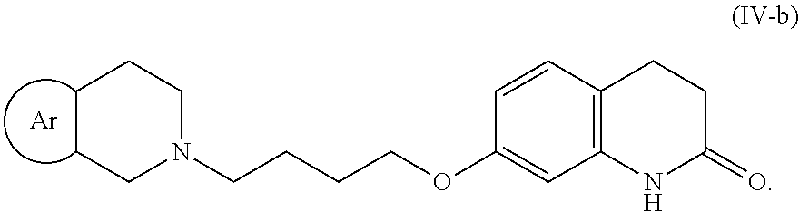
[Ar].C12=C(CCC(=O)N1)C=CC(OCCCCN1CCCCC1)=C2
